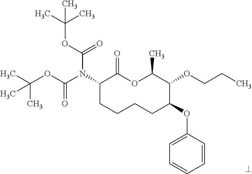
C1(N(C(OC(C)(C)C)=O)C(OC(C)(C)C)=O)CCCCC(OC2=CC=CC=C2)C(OCCC)C(C)OC1=O
